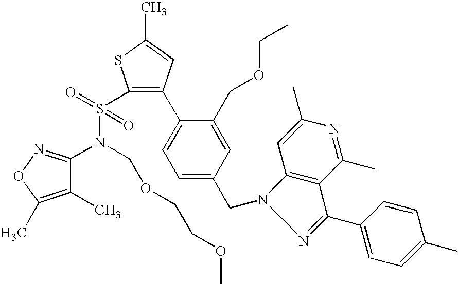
C1(S(=O)(N(COCCOC)C2=NOC(C)=C2C)=O)=C(C2=CC=C(CN3N=C(C4=CC=C(C)C=C4)C4=C3C=C(C)N=C4C)C=C2COCC)C=C(C)S1
